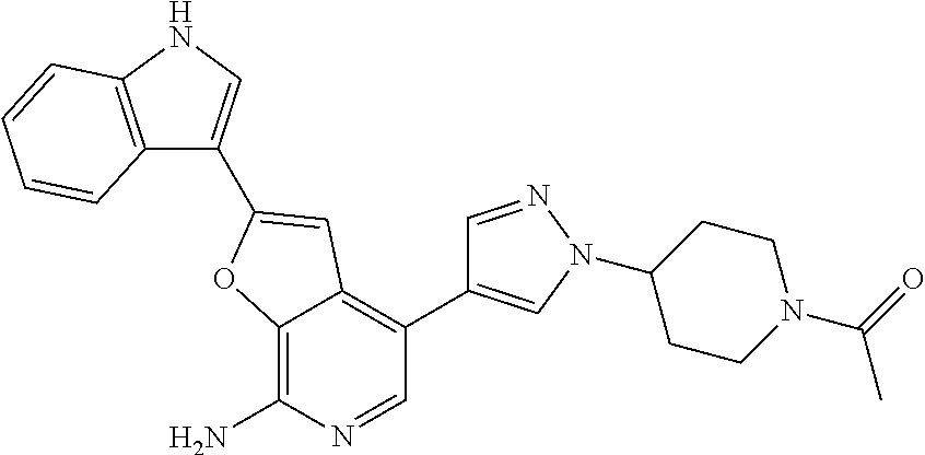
C12=C(N)N=CC(C3=CN(C4CCN(C(C)=O)CC4)N=C3)=C1C=C(C1=CNC3=C1C=CC=C3)O2
